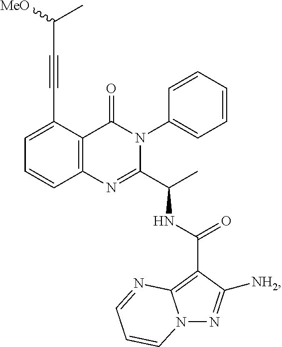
C(#CC1=CC=CC2=C1C(=O)N(C1=CC=CC=C1)C(C(C)NC(C1=C3N(N=C1[NH2])C=CC=N3)=O)=N2)C(C)[MeO]
